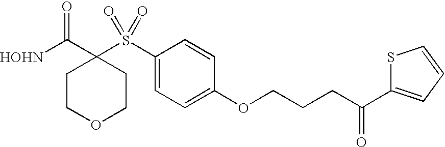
[HOHN]C(C1(S(C2=CC=C(OCCCC(=O)C3=CC=CS3)C=C2)(=O)=O)CCOCC1)=O
